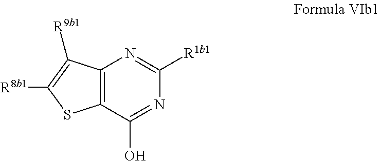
C12=C(C(O)=NC([R1b1])=N1)SC([R8b1])=C2[R9b1]
